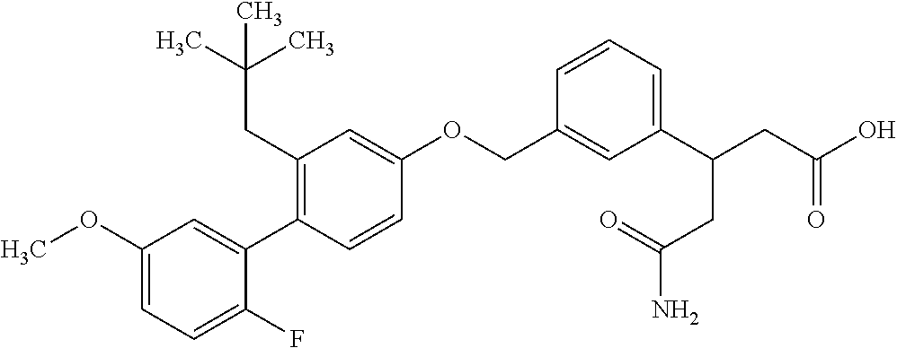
C1(OC)=CC=C(F)C(C2=C(CC(C)(C)C)C=C(OCC3=CC(C(CC(O)=O)CC(N)=O)=CC=C3)C=C2)=C1
